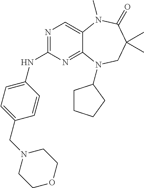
N1=C(NC2=CC=C(CN3CCOCC3)C=C2)N=C2C(=C1)N(C)C(=O)C(C)(C)CN2C1CCCC1
